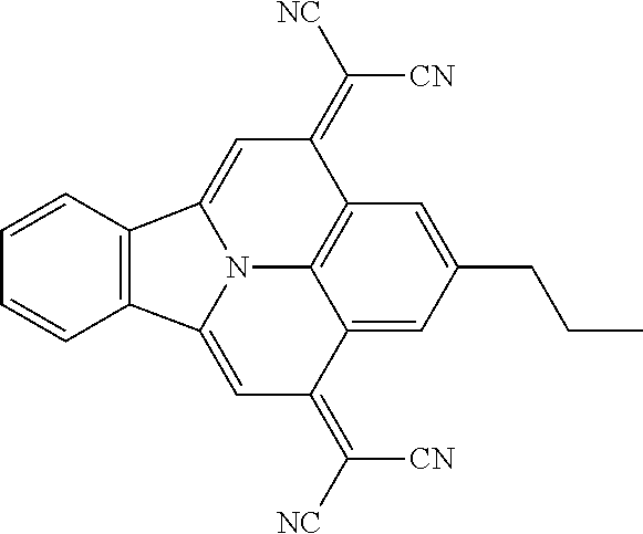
C12=C(C=CC=C1)C1=CC(=C([NC])[CN])C3=C4C(=CC(CCC)=C3)C(=C([NC])[CN])C=C2N41
